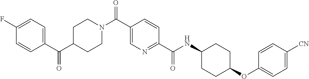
C1(C(C2=CC=C(F)C=C2)=O)CCN(C(C2=CN=C(C(NC3CCC(OC4=CC=C([CN])C=C4)CC3)=O)C=C2)=O)CC1
